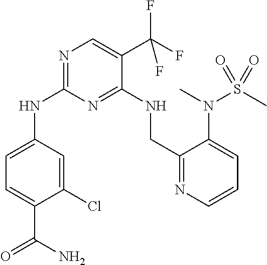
N1=C(NC2=CC=C(C(N)=O)C(Cl)=C2)N=C(NCC2=NC=CC=C2N(S(C)(=O)=O)C)C(C(F)(F)F)=C1
